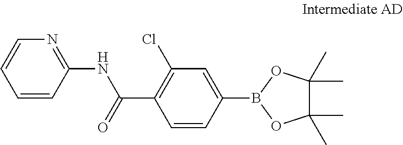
C1(NC(C2=C(Cl)C=C(B3OC(C)(C)C(C)(C)O3)C=C2)=O)=NC=CC=C1
